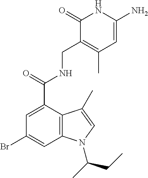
BrC1=CC2=C(C(C(=O)NCC3=C(C)C=C(N)NC3=O)=C1)C(C)=CN2C(C)CC
